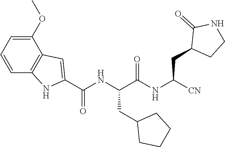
[CN]C(NC(C(NC(C1=CC2=C(N1)C=CC=C2OC)=O)CC1CCCC1)=O)CC1CCNC1=O
